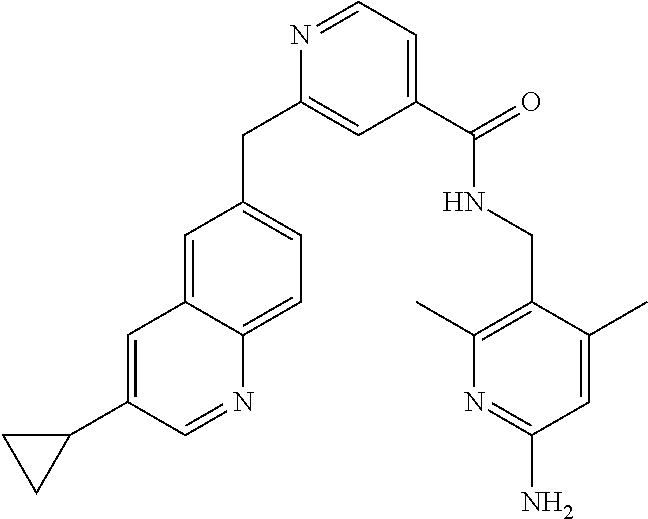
N1=CC=C(C(NCC2=C(C)N=C(N)C=C2C)=O)C=C1CC1=CC=C2C(=C1)C=C(C1CC1)C=N2
